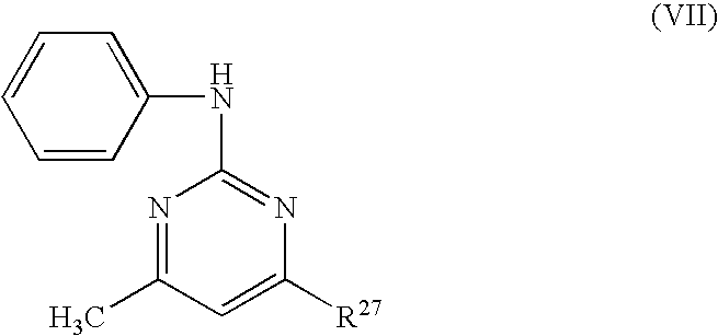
C1=C(NC2=NC([R27])=CC(C)=N2)C=CC=C1
